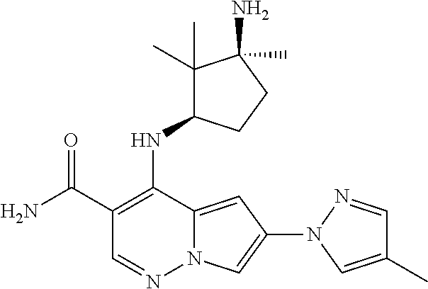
O=C(C1=C(NC2C(C)(C)C(N)(C)CC2)C2=CC(N3C=C(C)C=N3)=CN2N=C1)N
